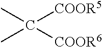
CC([COOR6])([COOR5])C
